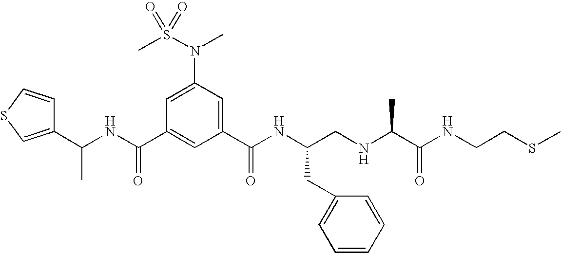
C1(C(NC(C2=CC(C(NC(CNC(C(NCCSC)=O)C)CC3=CC=CC=C3)=O)=CC(N(S(C)(=O)=O)C)=C2)=O)C)=CSC=C1
